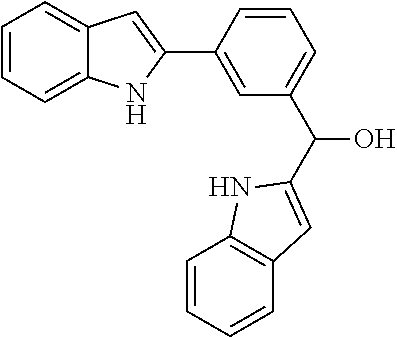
C1=CC=C2C(=C1)C=C(C1=CC(C(C3=CC4=C(C=CC=C4)N3)O)=CC=C1)N2
